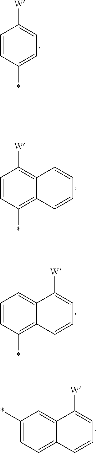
C1=CC(*)=CC=C1[W].C1=CC(*)=C2C(=C1[W])C=CC=C2.C12=CC=CC(*)=C1C=CC=C2[W].C12=CC(*)=CC=C1C=CC=C2[W]
